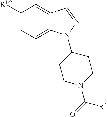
C1([R1C])=CC=C2C(=C1)C=NN2C1CCN(C(=O)[R4])CC1
